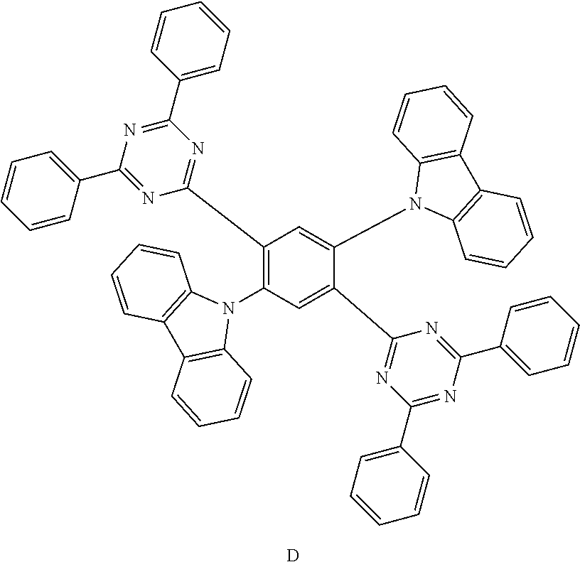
C1(C2=NC(C3=CC=CC=C3)=NC(C3=CC=CC=C3)=N2)=C(N2C3=C(C4=C2C=CC=C4)C=CC=C3)C=C(C2=NC(C3=CC=CC=C3)=NC(C3=CC=CC=C3)=N2)C(N2C3=C(C4=C2C=CC=C4)C=CC=C3)=C1.[D]
